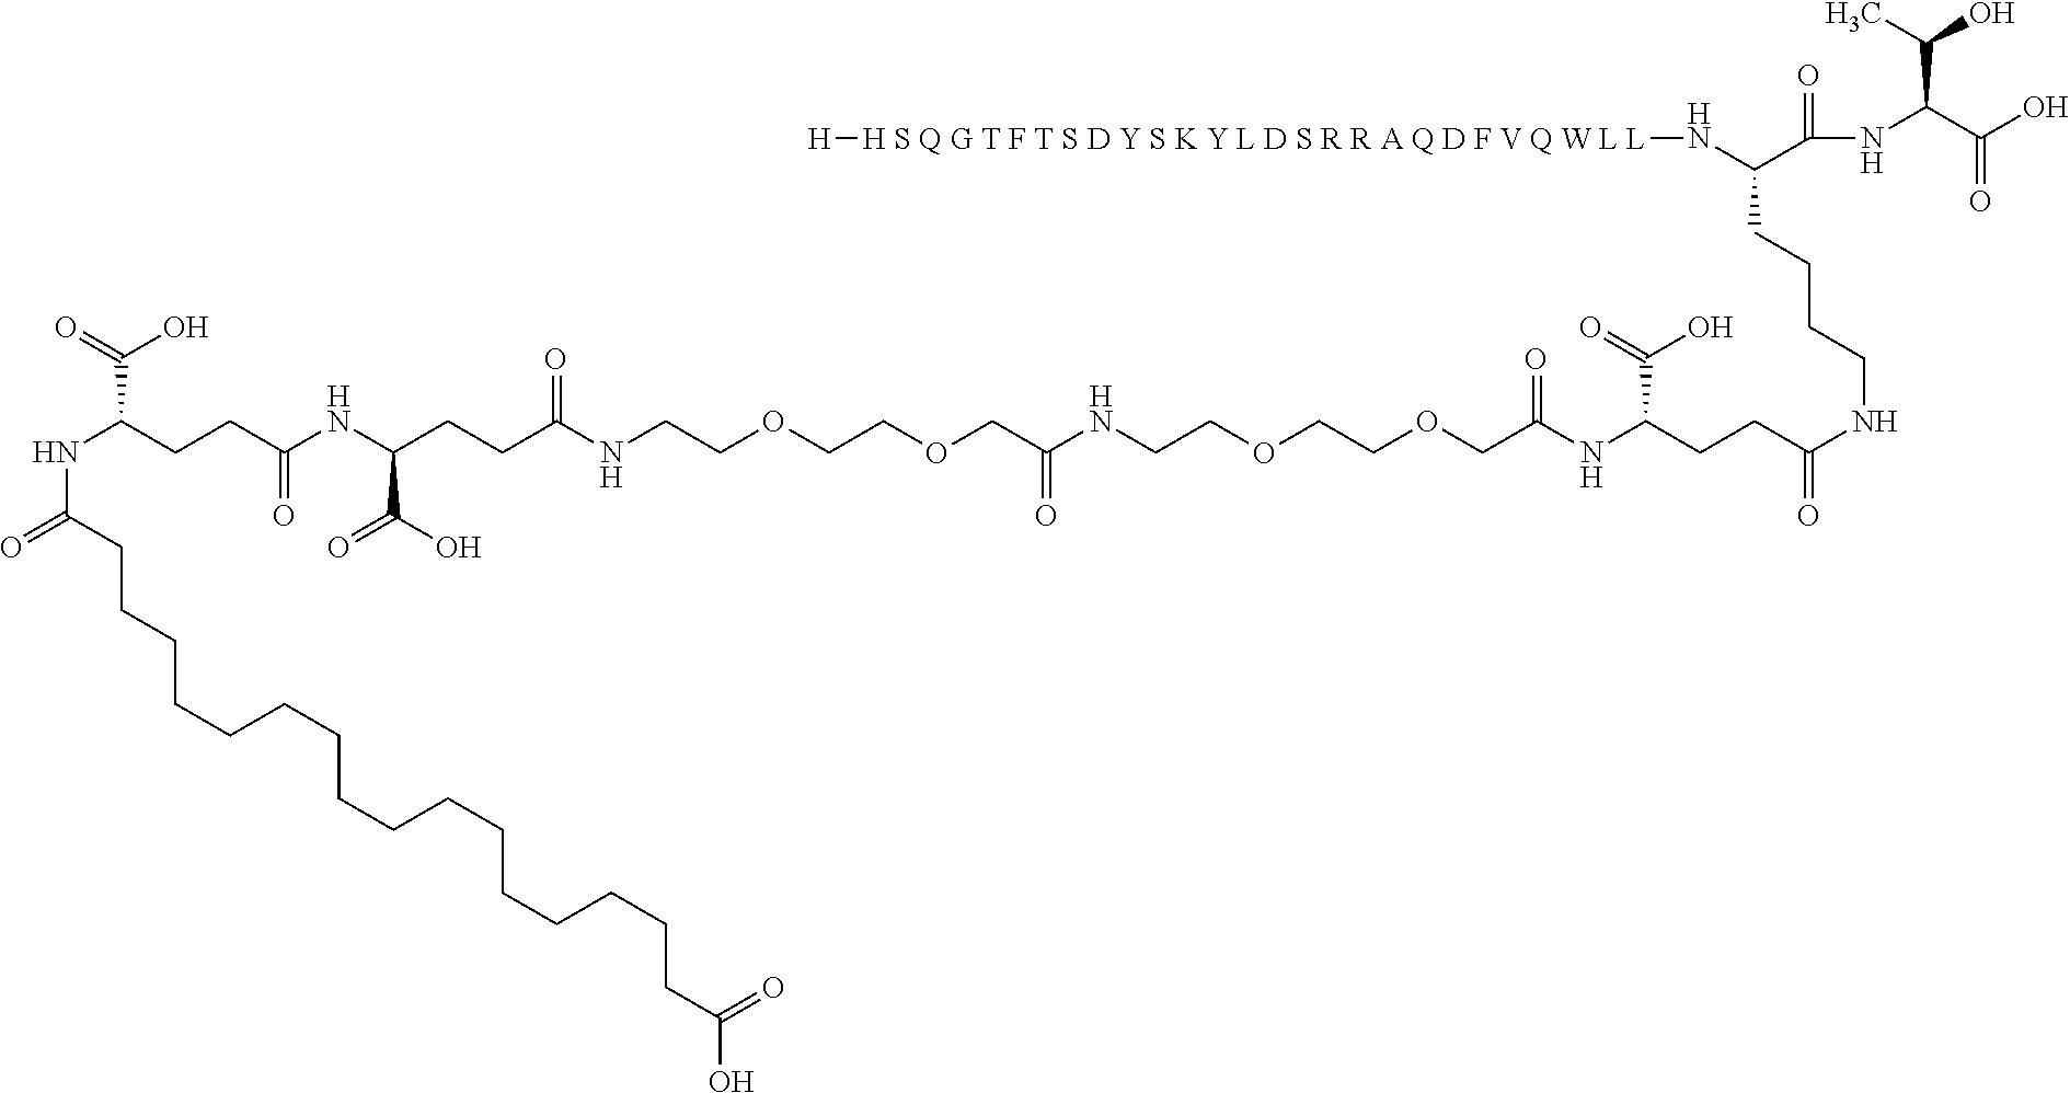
N(C(CCCCCCCCCCCCCCCCC(O)=O)=O)C(CCC(NC(CCC(=O)NCCOCCOCC(=O)NCCOCCOCC(NC(CCC(NCCCCC(N[H S Q G T F T S D Y S K Y L D S R R A Q D F V Q W L L][H])C(NC(C(O)=O)C(O)C)=O)=O)C(=O)O)=O)C(=O)O)=O)C(=O)O
